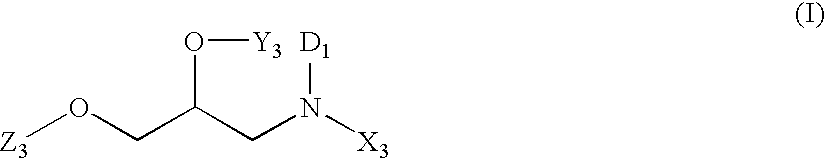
[Z3]OCC(CN([X3])[D1])O[Y3]
